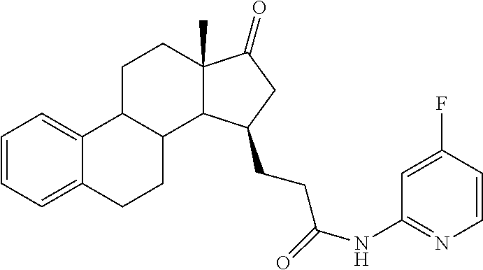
C1=C(F)C=CN=C1NC(=O)CCC1CC(=O)C2(C)CCC3C4=CC=CC=C4CCC3C21
